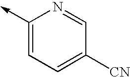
C1(->C)=CC=C([CN])C=N1
